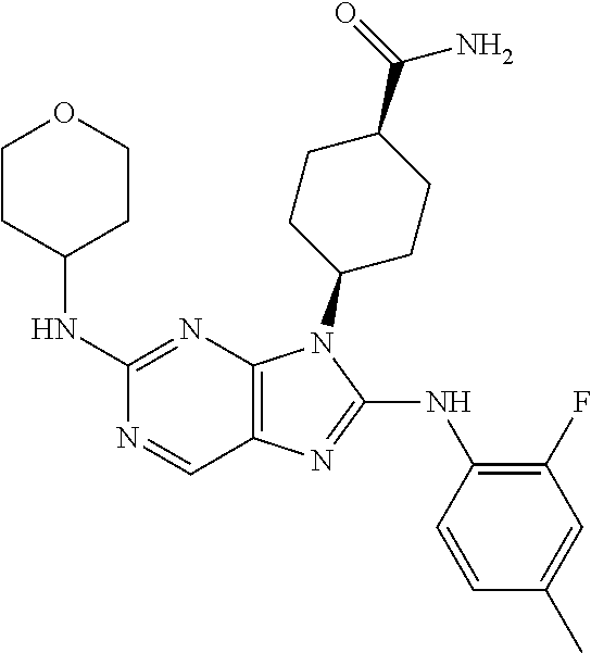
C1(NC2CCOCC2)=NC2=C(C=N1)N=C(NC1=C(F)C=C(C)C=C1)N2C1CCC(C(=O)N)CC1
